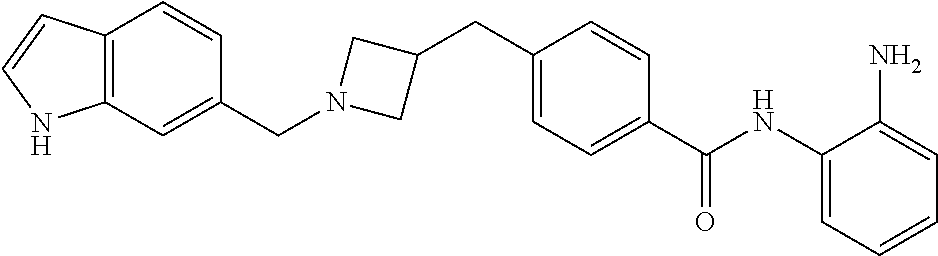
C1(C(NC2=CC=CC=C2N)=O)=CC=C(CC2CN(CC3=CC4=C(C=C3)C=CN4)C2)C=C1
